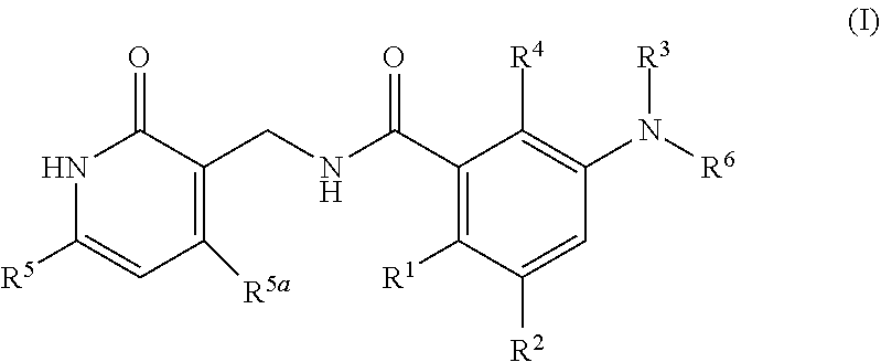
[R3]N(C1=C([R4])C(C(NCC2=C([R5a])C=C([R5])NC2=O)=O)=C([R1])C([R2])=C1)[R6]
